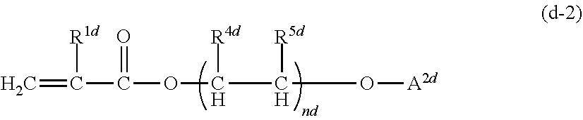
C=C(C(=O)OC(C(O[A2d])[R5d])[R4d])[R1d]
